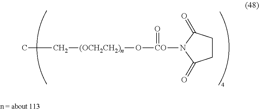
CC[(OCH2CH2)n]O[CO](N1C(=O)CCC1=O)=O
